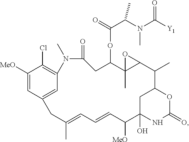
C1C2(O)NC(=O)OC1C(C)C1C(C)(C(OC(C(N(C)C(=O)[Y1])C)=O)CC(=O)N(C)C3=C(Cl)C([MeO])=CC(=C3)CC(C)=CC=CC2[MeO])O1
